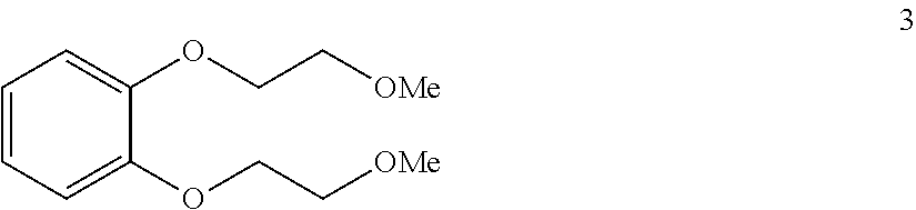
C1=CC=C(OCC[OMe])C(OCC[OMe])=C1
